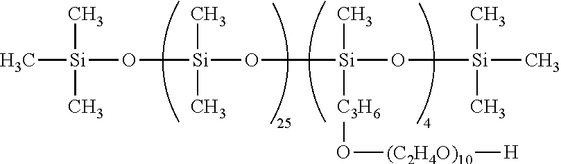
C[Si](O[Si](O[Si](O[Si](C)(C)C)([C3H6]O[(C2H4O)10][H])C)(C)C)(C)C
